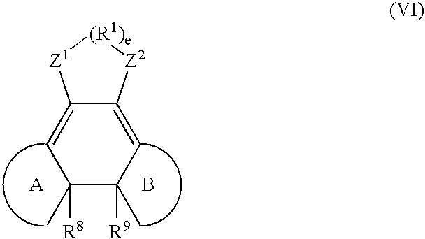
C12=CC(C)([R8])C(C)([R9])C=C1[Z2][(R1)e][Z1]2.B
